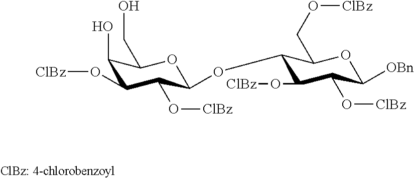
C1(O)C(O[ClBz])C(O[ClBz])C(OC2C(O[ClBz])C(O[ClBz])C([OBn])OC2CO[ClBz])OC1CO
